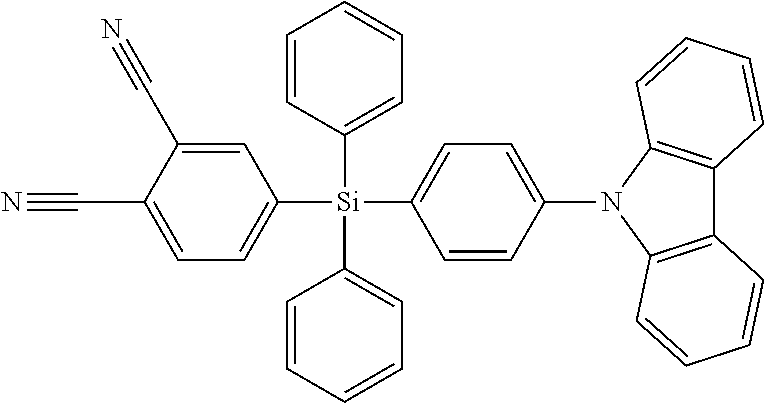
C1=CC(N2C3=C(C4=C2C=CC=C4)C=CC=C3)=CC=C1[Si](C1=CC=C(C#N)C(C#N)=C1)(C1=CC=CC=C1)C1=CC=CC=C1
